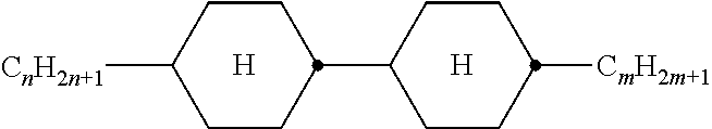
[H].[H].C1([CnH2n+1])CCC(C2CCC([CmH2m+1])CC2)CC1
